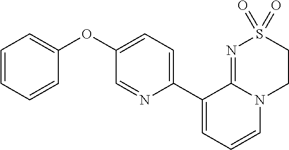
C1(OC2=CC=CC=C2)=CC=C(C2=CC=CN3C2=NS(=O)(=O)CC3)N=C1
